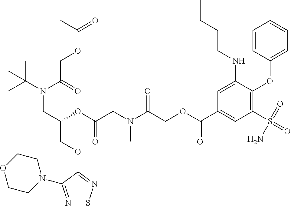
N1=C(N2CCOCC2)C(OCC(CN(C(C)(C)C)C(=O)COC(=O)C)OC(CN(C(COC(C2=CC(S(N)(=O)=O)=C(OC3=CC=CC=C3)C(NCCCC)=C2)=O)=O)C)=O)=NS1
